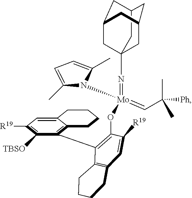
C12=C(C=C([R19])C(O[Mo](=CC([Ph])(C)C)(=NC34CC5CC(C3)CC(C5)C4)N3C(C)=CC=C3C)=C1C1=C3C(=CC([R19])=C1[TBSO])CCCC3)CCCC2
